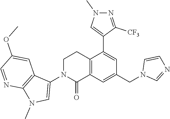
C12=C(C=C(CN3C=NC=C3)C=C1C1=CN(C)N=C1[CF3])C(=O)N(C1=CN(C)C3=C1C=C(OC)C=N3)CC2
